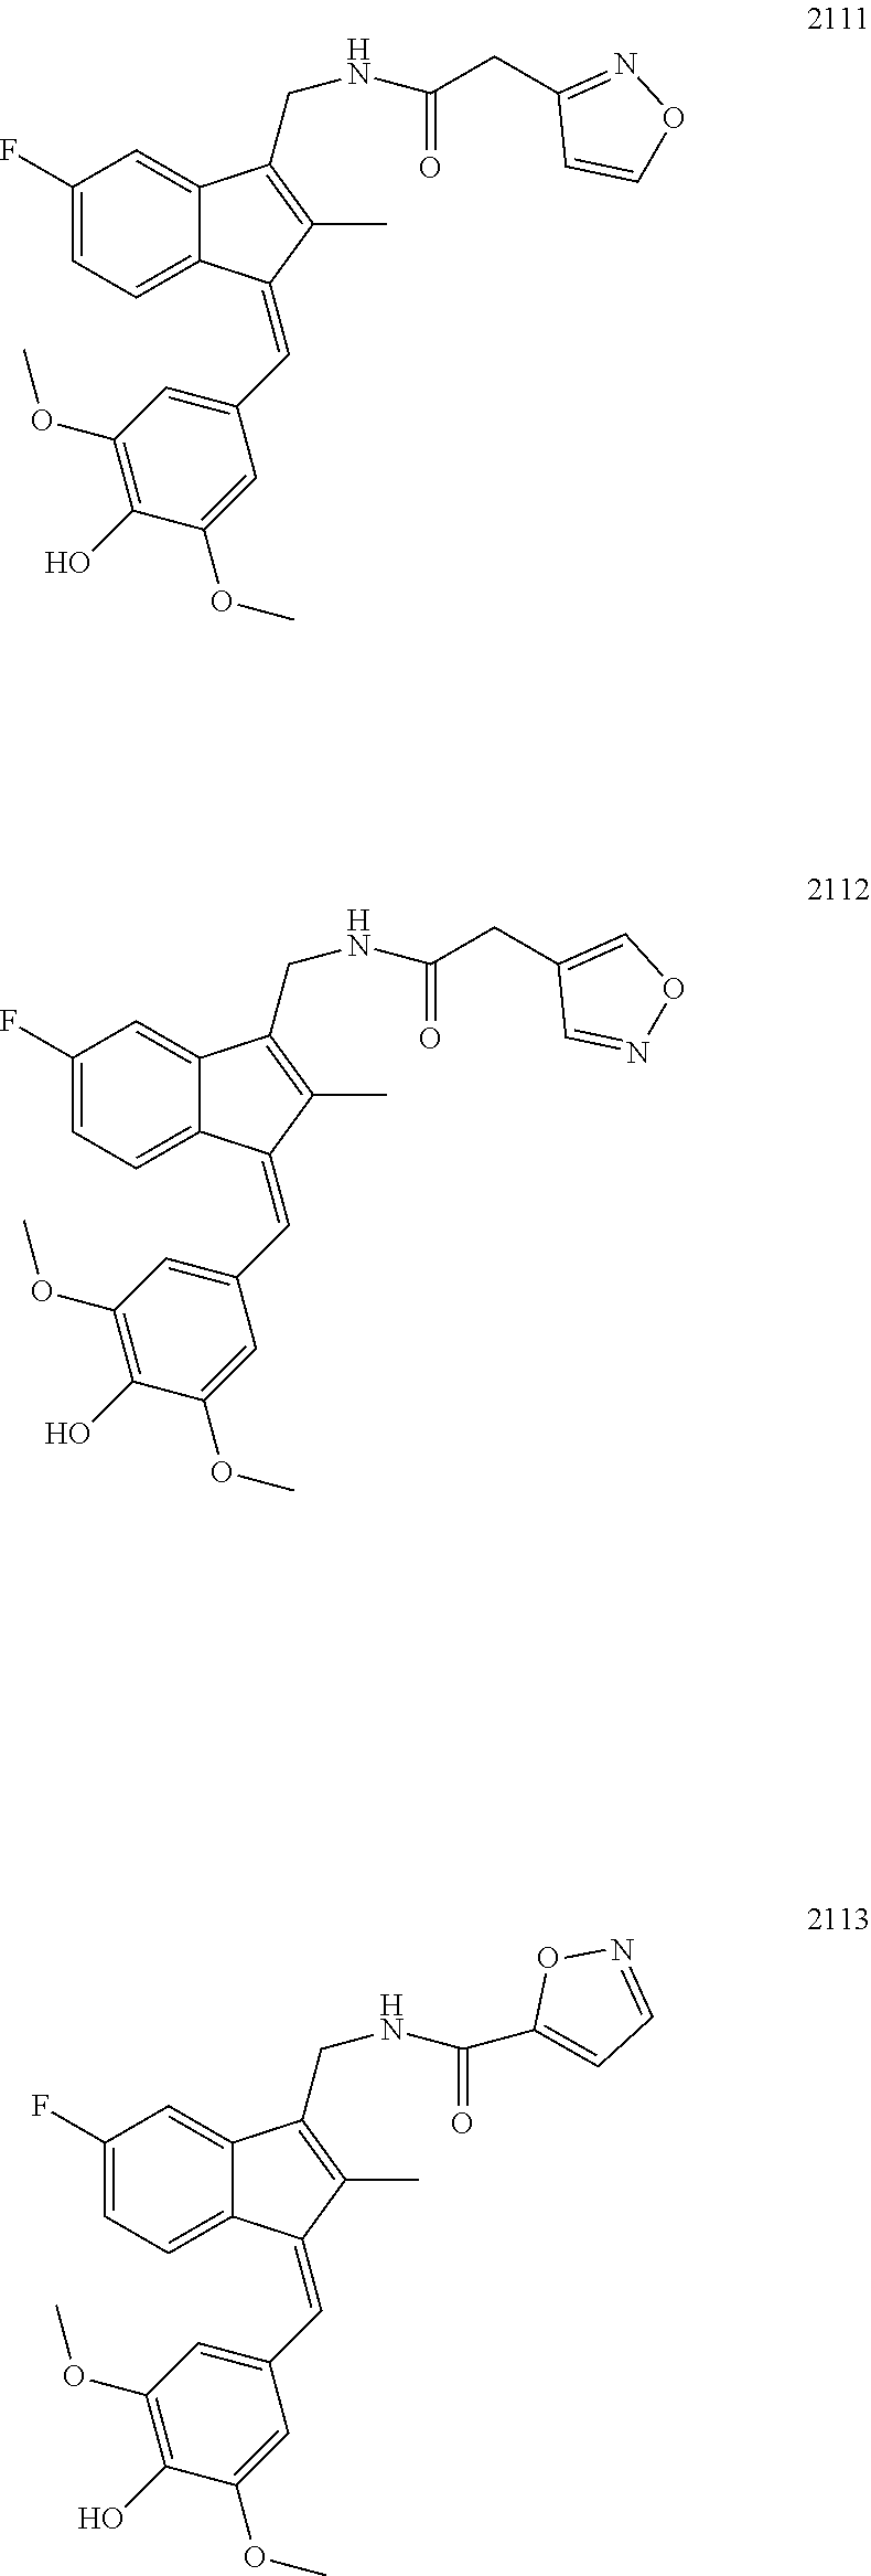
C1(F)=CC=C2C(=C1)C(CNC(=O)CC1=NOC=C1)=C(C)C2=CC1=CC(OC)=C(O)C(OC)=C1.C1(F)=CC=C2C(=C1)C(CNC(=O)CC1=CON=C1)=C(C)C2=CC1=CC(OC)=C(O)C(OC)=C1.C1(F)=CC=C2C(=C1)C(CNC(=O)C1=CC=NO1)=C(C)C2=CC1=CC(OC)=C(O)C(OC)=C1
